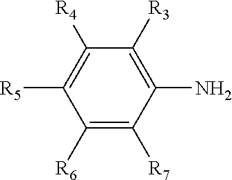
C1(N)=C([R3])C([R4])=C([R5])C([R6])=C1[R7]
